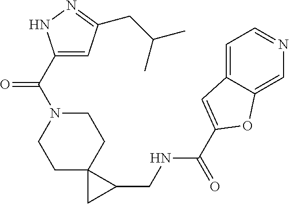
C1C2(CCN(C(=O)C3=CC(CC(C)C)=NN3)C1)CC2CNC(=O)C1=CC2=CC=NC=C2O1
